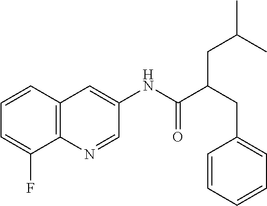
C12=C(N=CC(NC(C(CC3=CC=CC=C3)CC(C)C)=O)=C1)C(F)=CC=C2
